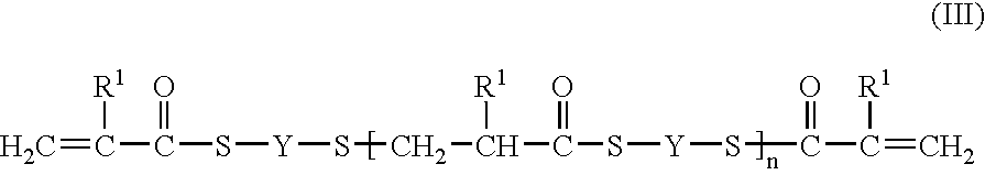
C=C(C(S[Y]SCC(C(S[Y]SC(C(=C)[R1])=O)=O)[R1])=O)[R1]
